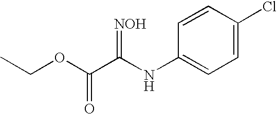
C1=C(Cl)C=CC(NC(C(OCC)=O)=[NOH])=C1
